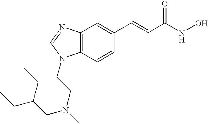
C12=C(C=CC(C=CC(=O)NO)=C1)N(CCN(CC(CC)CC)C)C=N2
